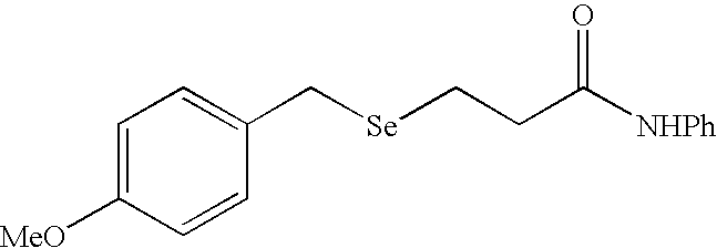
C1=C([MeO])C=CC(C[Se]CCC([NHPh])=O)=C1
